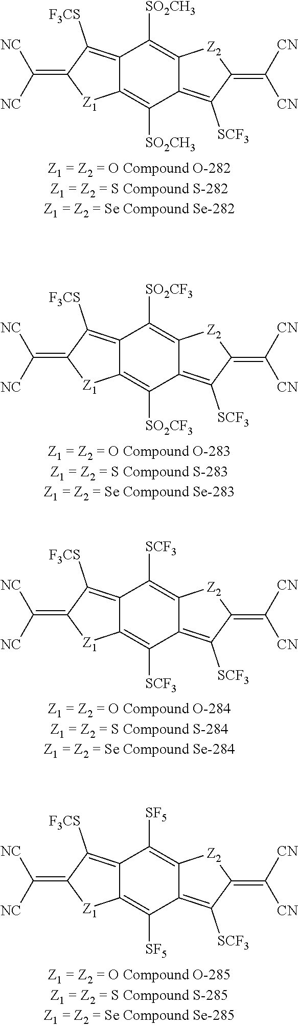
C1([SO2CH3])=C2C(=C([SCF3])C(=C([CN])[CN])[Z2]2)C([SO2CH3])=C2C1=C([F3CS])C(=C([NC])[NC])[Z1]2.C1([SO2CF3])=C2C(=C([SCF3])C(=C([CN])[CN])[Z2]2)C([SO2CF3])=C2C1=C([F3CS])C(=C([NC])[NC])[Z1]2.C1([SCF3])=C2C(=C([SCF3])C(=C([CN])[CN])[Z2]2)C([SCF3])=C2C1=C([F3CS])C(=C([NC])[NC])[Z1]2.C1([SF5])=C2C(=C([SCF3])C(=C([CN])[CN])[Z2]2)C([SF5])=C2C1=C([F3CS])C(=C([NC])[NC])[Z1]2
